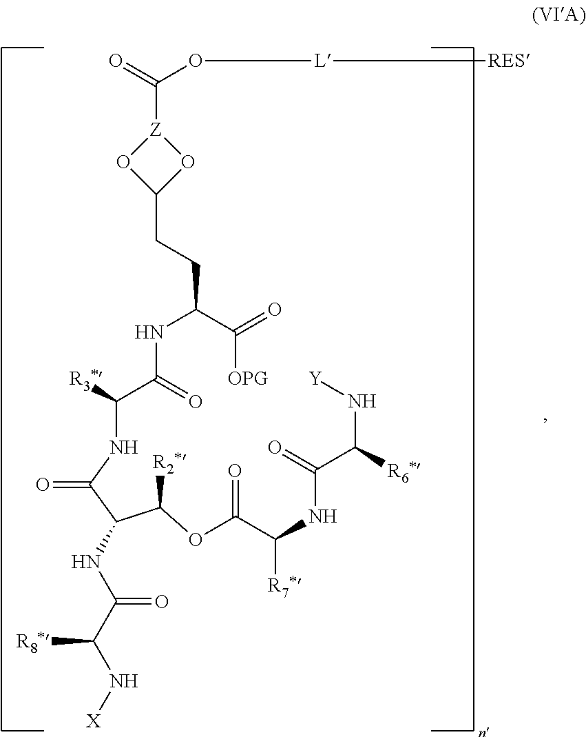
O=C(O[L][RES])[Z]1OC(CCC(NC(C([R3*])NC(C(C(OC(C(NC(C(N[Y])[R6*])=O)[R7*])=O)[R2*])NC(C(N[X])[R8*])=O)=O)=O)C(=O)[OPG])O1
